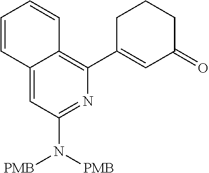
C12=CC(N([PMB])[PMB])=NC(C3=CC(=O)CCC3)=C1C=CC=C2
